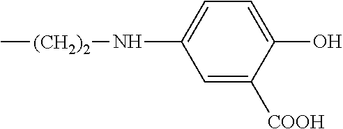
C1=C([COOH])C(O)=CC=C1N[(CH2)2]C
